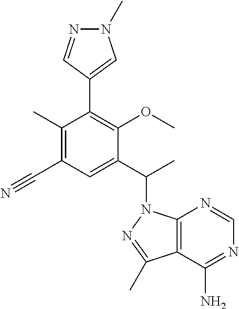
C1(C)=C(C#N)C=C(C(C)N2C3=C(C(C)=N2)C(N)=NC=N3)C(OC)=C1C1=CN(C)N=C1
